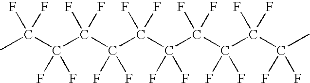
CC(C(C(C(C(C(C(C(C(C(C)(F)F)(F)F)(F)F)(F)F)(F)F)(F)F)(F)F)(F)F)(F)F)(F)F
